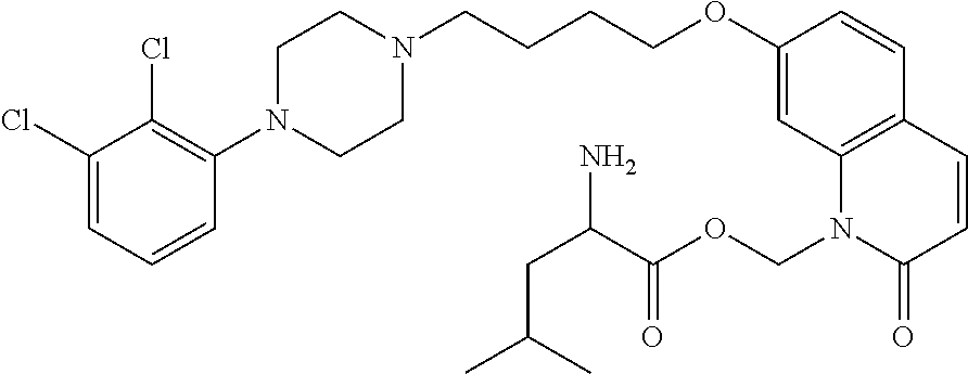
C1(Cl)=CC=CC(N2CCN(CCCCOC3=CC4=C(C=C3)C=CC(=O)N4COC(=O)C(CC(C)C)N)CC2)=C1Cl
